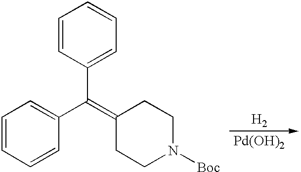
C1=CC=CC(C(=C2CCN([Boc])CC2)C2=CC=CC=C2)=C1.[Pd(OH)2].[H2]
